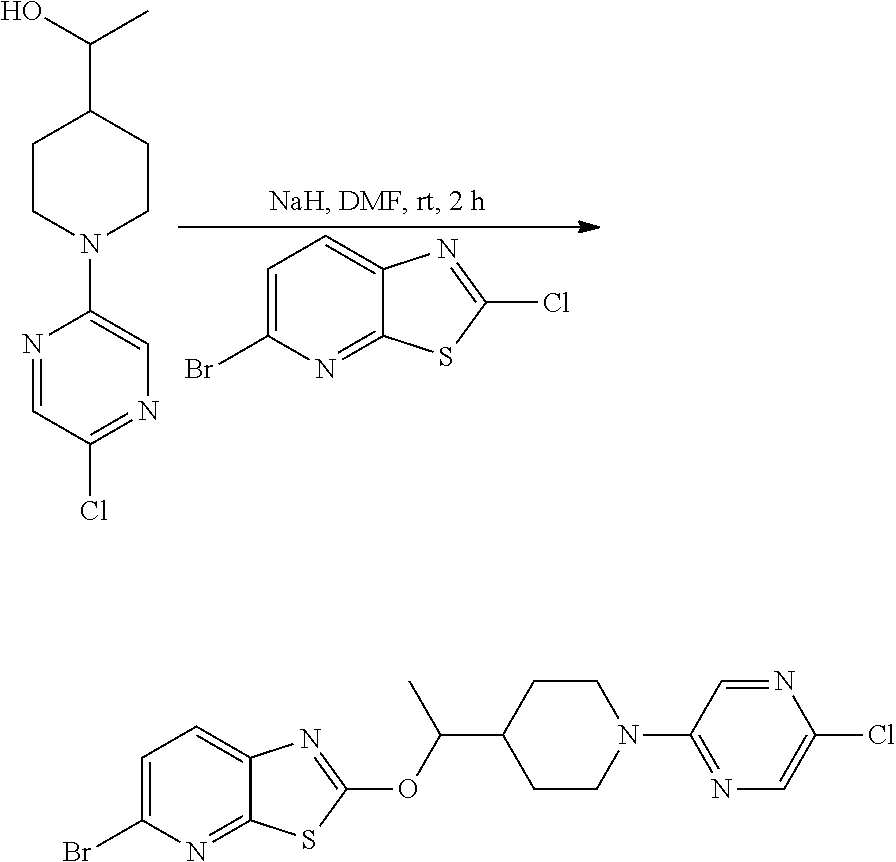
N1=CC(Cl)=NC=C1N1CCC(C(O)C)CC1.C1=C(Br)N=C2C(=C1)N=C(Cl)S2.C1=C(Br)N=C2C(=C1)N=C(OC(C1CCN(C3=NC=C(Cl)N=C3)CC1)C)S2
